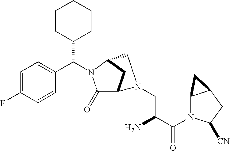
C1=C(F)C=CC(C(N2C(=O)C3CC2CN3CC(C(N2C3C(CC2[CN])C3)=O)N)C2CCCCC2)=C1
